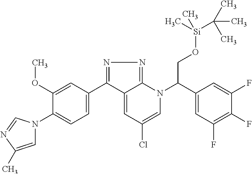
N1=C(C2=CC=C(N3C=C(C)N=C3)C(OC)=C2)C2=CC(Cl)=CN(C(C3=CC(F)=C(F)C(F)=C3)CO[Si](C(C)(C)C)(C)C)C2=N1
